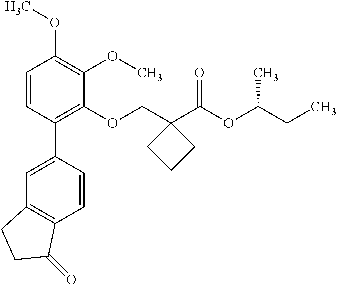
C1=CC(C2=CC3=C(C=C2)C(=O)CC3)=C(OCC2(C(OC(CC)C)=O)CCC2)C(OC)=C1OC
